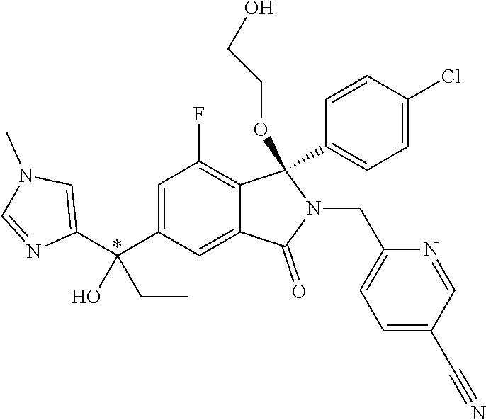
C1=C(C(C2=CN(C)C=N2)(O)CC)C=C2C(=C1F)C(OCCO)(C1=CC=C(Cl)C=C1)N(CC1=CC=C(C#N)C=N1)C2=O
